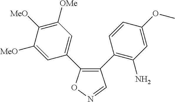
C1(C2=C(N)C=C(OC)C=C2)=C(C2=CC([OMe])=C([MeO])C([MeO])=C2)ON=C1
